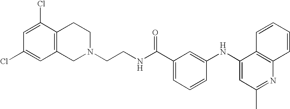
N1(CCNC(C2=CC=CC(NC3=CC(C)=NC4=C3C=CC=C4)=C2)=O)CCC2=C(C1)C=C(Cl)C=C2Cl
